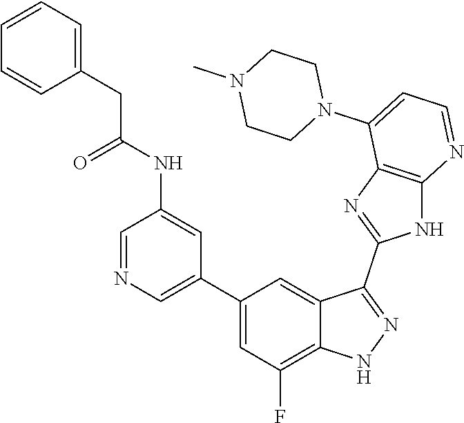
C1=NC=C(C2=CC(F)=C3C(=C2)C(C2=NC4=C(N2)N=CC=C4N2CCN(C)CC2)=NN3)C=C1NC(CC1=CC=CC=C1)=O
